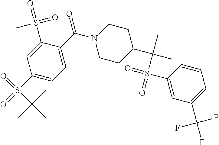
C1=C(S(=O)(=O)C)C(C(=O)N2CCC(C(C)(C)S(=O)(=O)C3=CC(C(F)(F)F)=CC=C3)CC2)=CC=C1S(=O)(=O)C(C)(C)C
